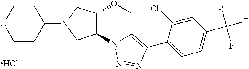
Cl.C12C(CN(C3CCOCC3)C1)OCC1=C(C3=CC=C(C(F)(F)F)C=C3Cl)N=NN21
